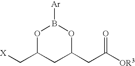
O1C(C[X])CC(CC([OR3])=O)OB1[Ar]
